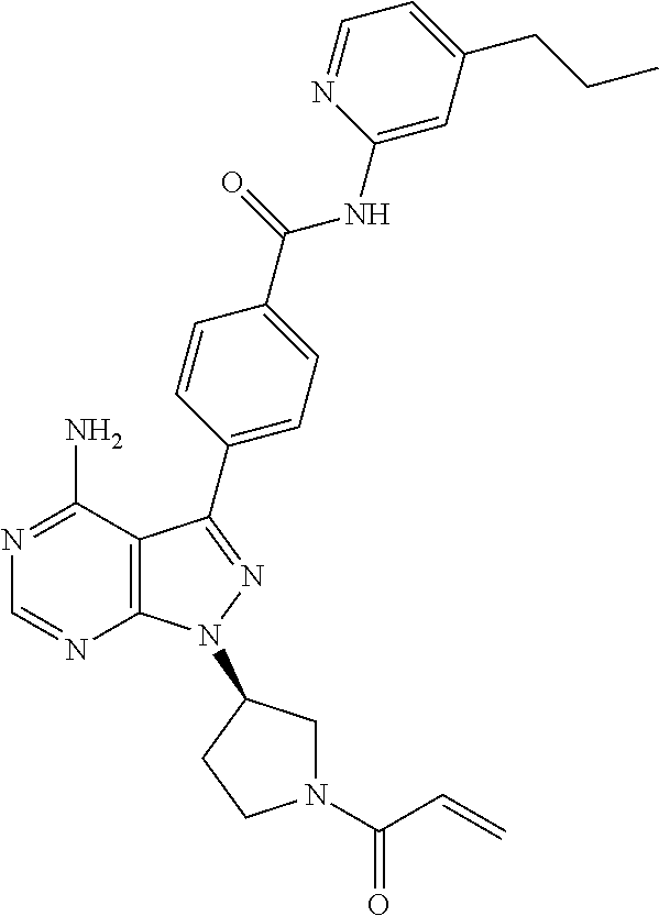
C1=NC2=C(C(N)=N1)C(C1=CC=C(C(=O)NC3=CC(CCC)=CC=N3)C=C1)=NN2C1CN(C(C=C)=O)CC1
